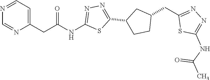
N1=CC=C(CC(NC2=NN=C(C3CCC(CC4=NN=C(NC(C)=O)S4)C3)S2)=O)N=C1
